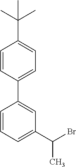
C1(C2=CC=C(C(C)(C)C)C=C2)=CC(C(Br)C)=CC=C1
